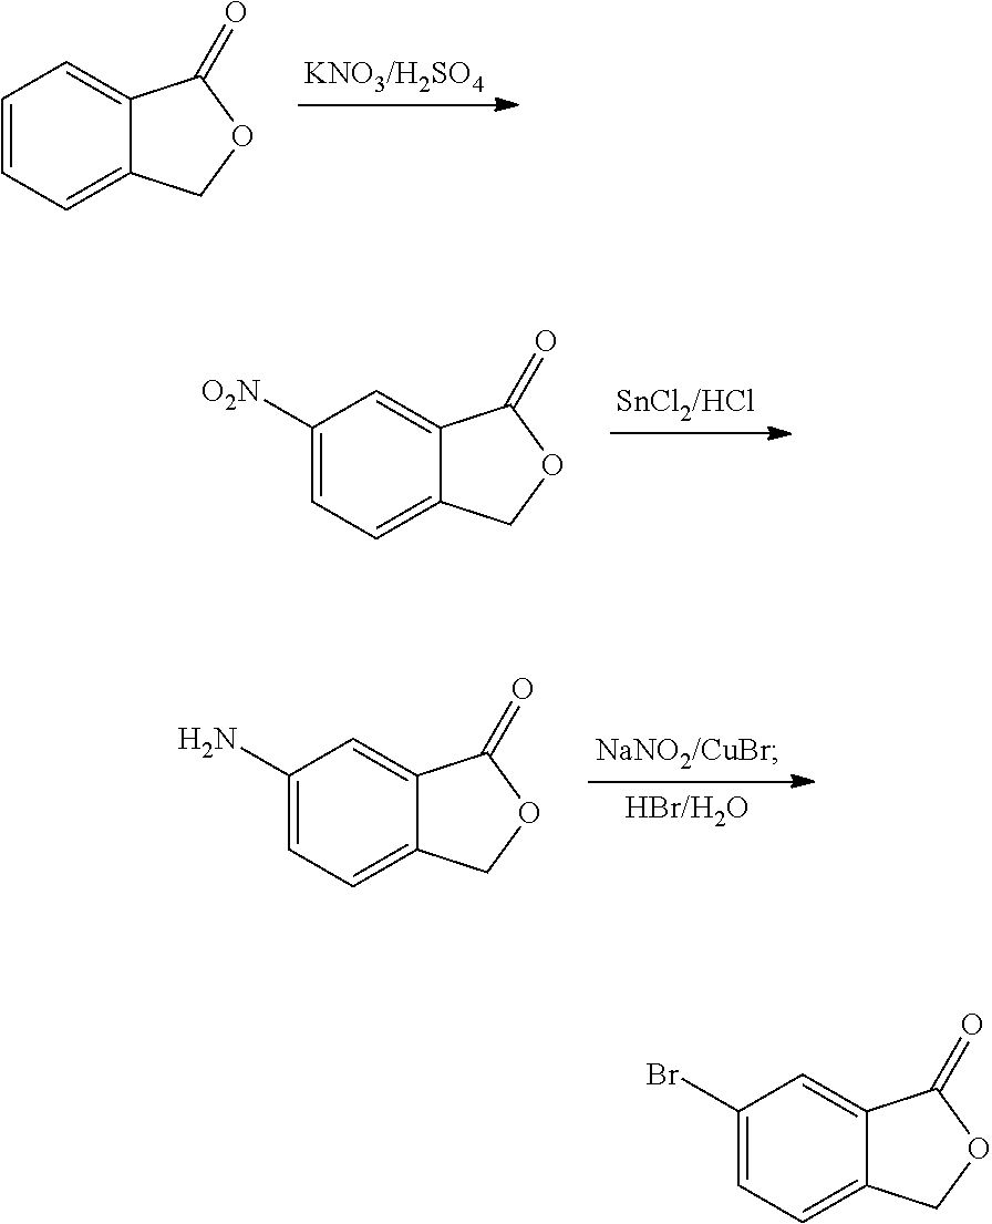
C1=CC=C2C(=C1)C(=O)OC2.C1([O2N])=CC=C2C(=C1)C(=O)OC2.C1(N)=CC=C2C(=C1)C(=O)OC2.C1(Br)=CC=C2C(=C1)C(=O)OC2
